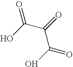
OC(C(=O)C(O)=O)=O
